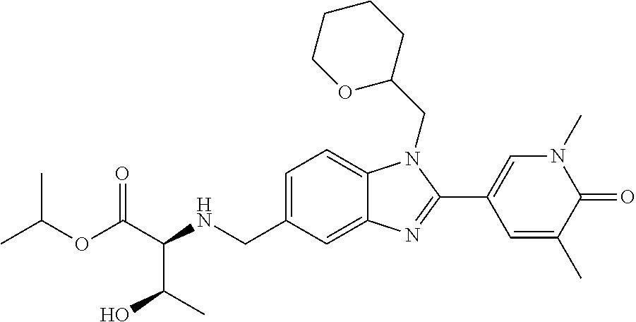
C(C(NCC1=CC=C2C(=C1)N=C(C1=CN(C)C(=O)C(C)=C1)N2CC1CCCCO1)C(C)O)(=O)OC(C)C
